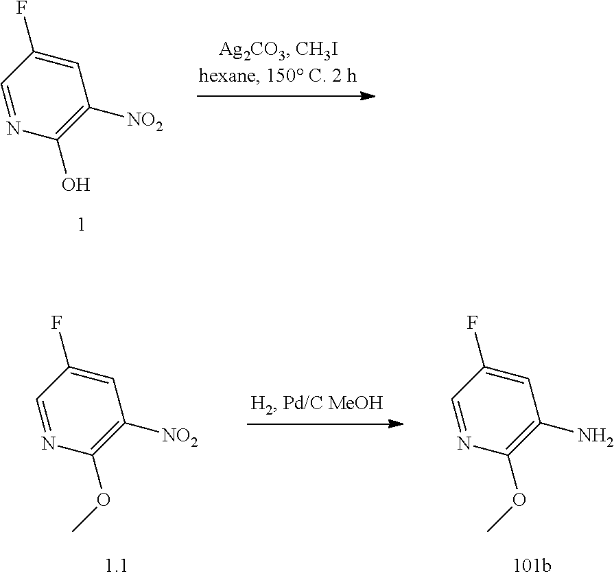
N1=CC(F)=CC([NO2])=C1O.N1=CC(F)=CC(N)=C1OC.N1=CC(F)=CC([NO2])=C1OC
